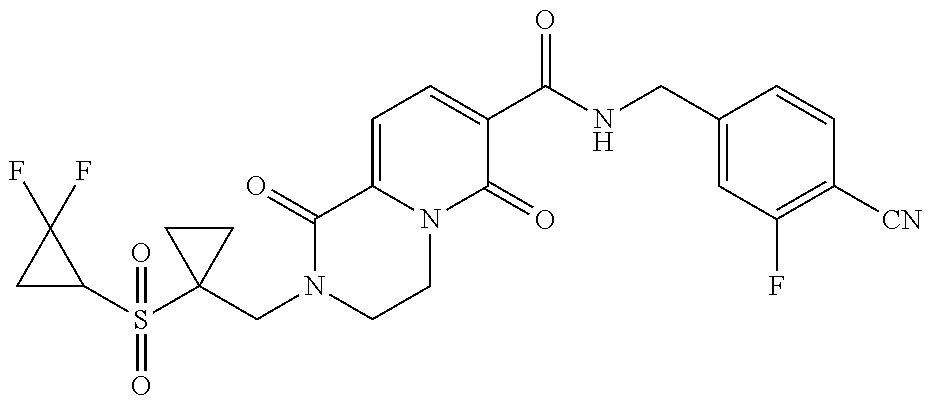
C1C(S(C2(CN3CCN4C(=CC=C(C(NCC5=CC(F)=C([CN])C=C5)=O)C4=O)C3=O)CC2)(=O)=O)C1(F)F
